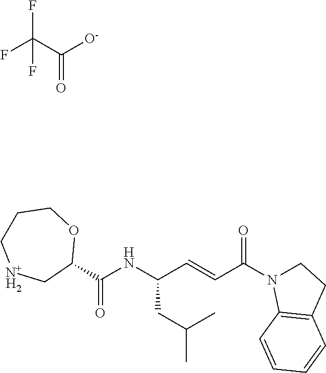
C1C[N+H2]CC(C(=O)NC(C=CC(=O)N2CCC3=C2C=CC=C3)CC(C)C)OC1.FC(F)(F)C([O-])=O
